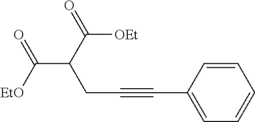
[EtO]C(C(CC#CC1=CC=CC=C1)C([OEt])=O)=O
